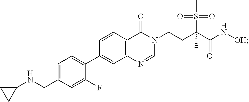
N(C1CC1)CC1=CC=C(C2=CC3=C(C=C2)C(=O)N(CCC(S(=O)(=O)C)(C(N[OH])=O)C)C=N3)C(F)=C1
